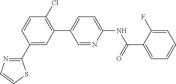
C1(C2=CC(C3=CC=C(NC(C4=CC=CC=C4F)=O)N=C3)=C(Cl)C=C2)=NC=CS1
